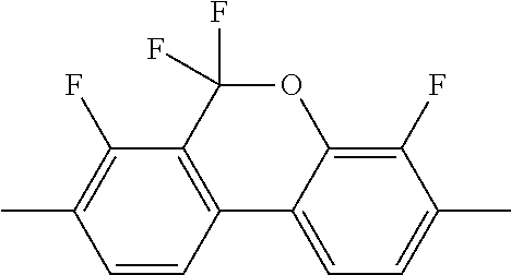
C1(F)=C(C)C=CC2=C1C(F)(F)OC1=C(F)C(C)=CC=C21
